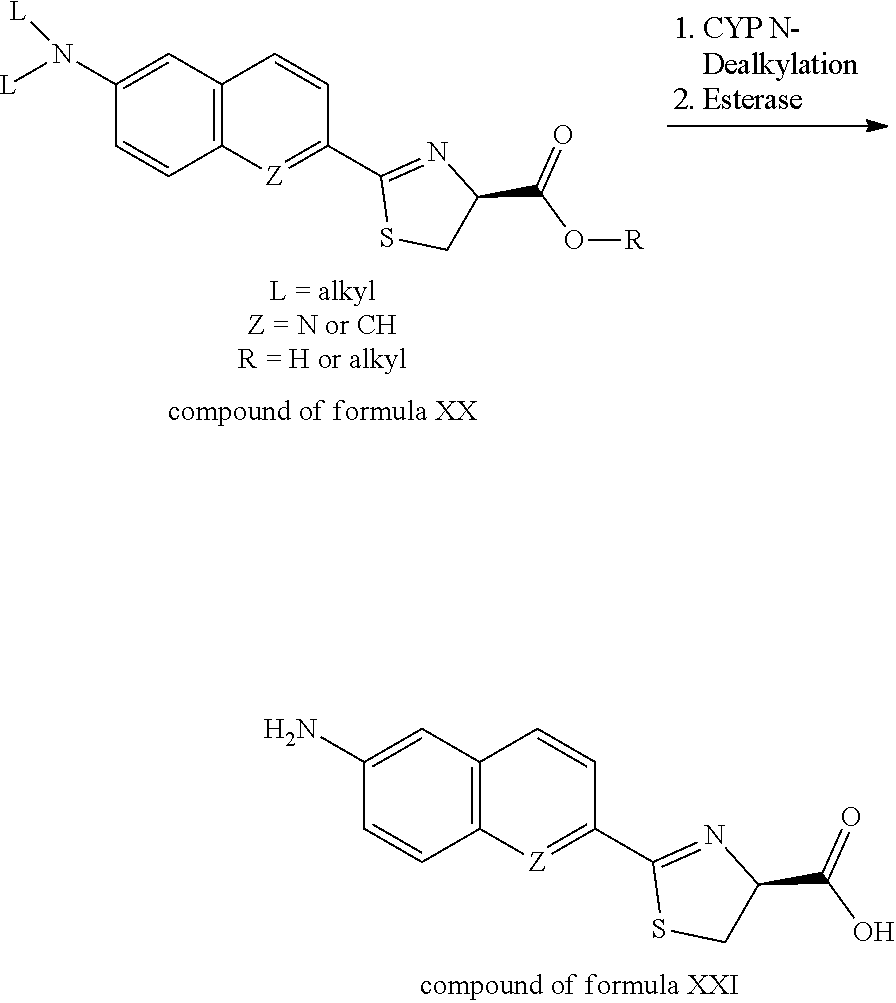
C1(N([L])[L])=CC2=C(C=C1)[Z]=C(C1=NC(C(O[R])=O)CS1)C=C2.C1(N)=CC2=C(C=C1)[Z]=C(C1=NC(C(O)=O)CS1)C=C2
